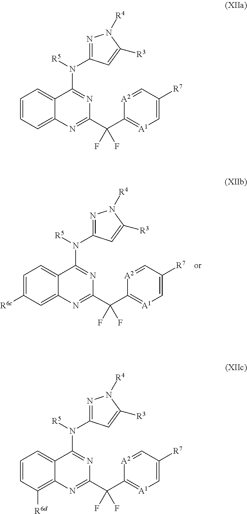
C1=C([R6c])C=C2C(=C1)C(N([R5])C1=NN([R4])C([R3])=C1)=NC(C(C1=[A1]C=C([R7])C=[A2]1)(F)F)=N2.C1=CC=C2C(=C1)C(N([R5])C1=NN([R4])C([R3])=C1)=NC(C(C1=[A1]C=C([R7])C=[A2]1)(F)F)=N2.C1=CC([R6d])=C2C(=C1)C(N([R5])C1=NN([R4])C([R3])=C1)=NC(C(C1=[A1]C=C([R7])C=[A2]1)(F)F)=N2
